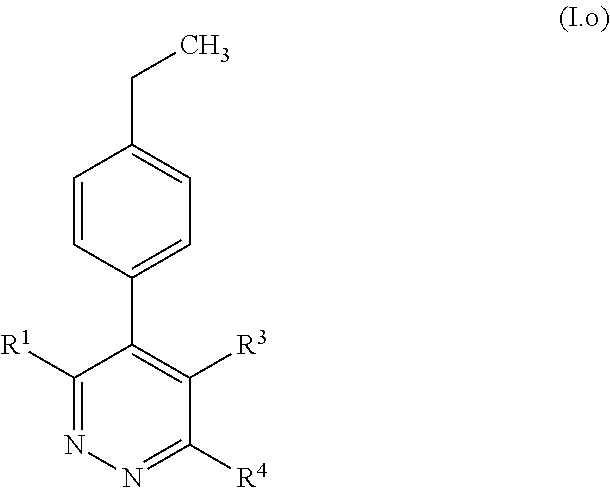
C1=CC(C2=C([R3])C([R4])=NN=C2[R1])=CC=C1CC
